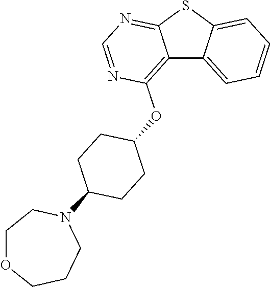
C12=C(OC3CCC(N4CCCOCC4)CC3)N=CN=C1SC1=CC=CC=C21
